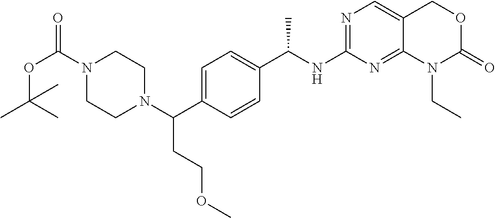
C1(NC(C2=CC=C(C(N3CCN(C(OC(C)(C)C)=O)CC3)CCOC)C=C2)C)=NC=C2C(=N1)N(CC)C(=O)OC2
